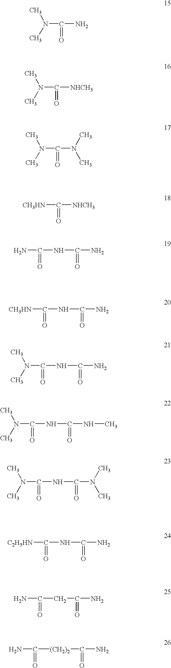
N(C(N)=O)(C)C.N(C([NHCH3])=O)(C)C.N(C(N(C)C)=O)(C)C.[CH3HN]C([NHCH3])=O.NC(NC(N)=O)=O.[CH3HN]C(NC(N)=O)=O.N(C(NC(N)=O)=O)(C)C.N(C(NC(NC)=O)=O)(C)C.N(C(NC(N(C)C)=O)=O)(C)C.[C2H5HN]C(NC(N)=O)=O.NC(CC(N)=O)=O.NC([(CH2)2]C(N)=O)=O
